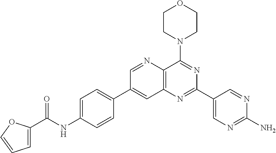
C1=C(NC(C2=CC=CO2)=O)C=CC(C2=CC3=C(C(N4CCOCC4)=NC(C4=CN=C(N)N=C4)=N3)N=C2)=C1
